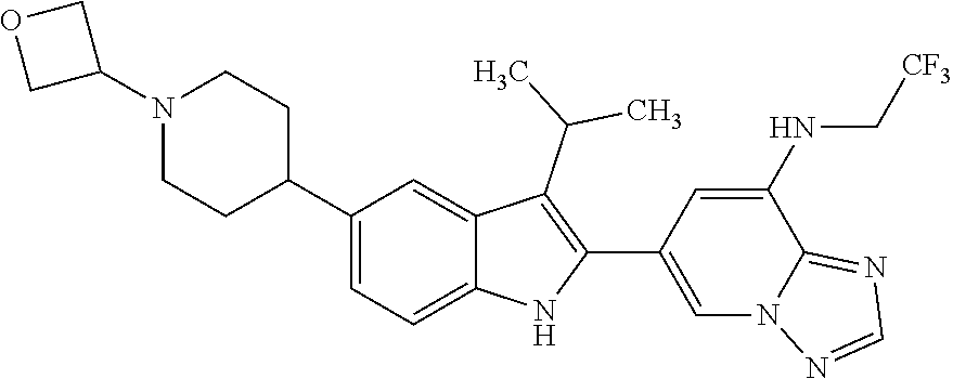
C1(C2CCN(C3COC3)CC2)=CC=C2C(=C1)C(C(C)C)=C(C1=CN3C(=NC=N3)C(NC[CF3])=C1)N2
